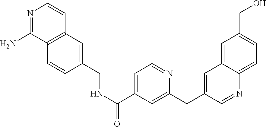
N1=C(N)C2=C(C=C1)C=C(CNC(=O)C1=CC=NC(CC3=CC4=CC(CO)=CC=C4N=C3)=C1)C=C2
